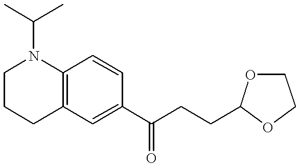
C12=C(C=C(C(CCC3OCCO3)=O)C=C1)CCCN2C(C)C
